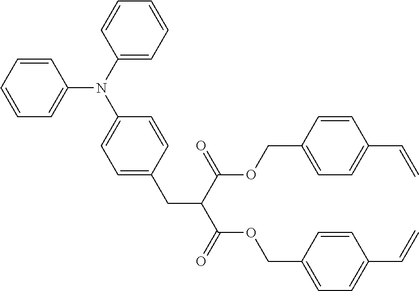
C1=CC=C(N(C2=CC=CC=C2)C2=CC=C(CC(C(=O)OCC3=CC=C(C=C)C=C3)C(OCC3=CC=C(C=C)C=C3)=O)C=C2)C=C1
